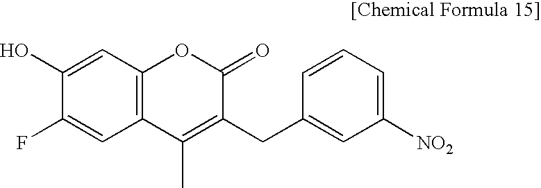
C12=C(C=C(O)C(F)=C1)OC(=O)C(CC1=CC([NO2])=CC=C1)=C2C
